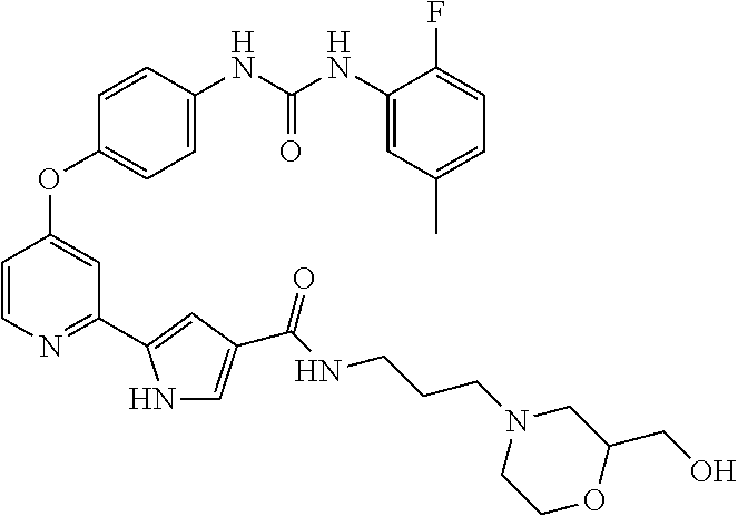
C1=C(NC(NC2=CC(C)=CC=C2F)=O)C=CC(OC2=CC(C3=CC(C(NCCCN4CCOC(CO)C4)=O)=CN3)=NC=C2)=C1
